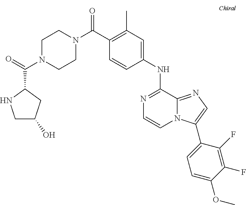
C1(C)=C(C(N2CCN(C(=O)C3NCC(O)C3)CC2)=O)C=CC(NC2=NC=CN3C2=NC=C3C2=CC=C(OC)C(F)=C2F)=C1
